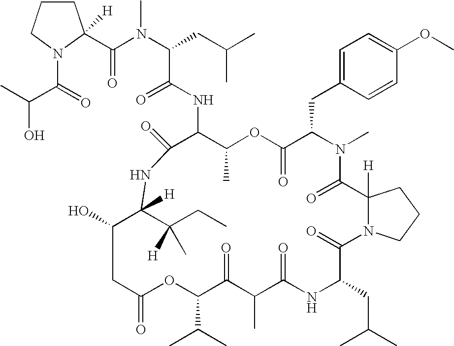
C1CCN(C(=O)C(C)O)C1(C(N(C(CC(C)C)C(NC1C(C)OC(=O)C(CC2=CC=C(OC)C=C2)N(C)C(=O)C2([H])N(CCC2)C(=O)C(CC(C)C)NC(=O)C(C)C(=O)C(C(C)C)OC(=O)CC(O)C(C(CC)([H])C)([H])NC1=O)=O)C)=O)[H]
